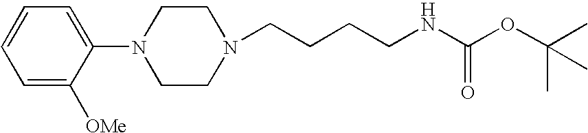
C(CCCNC(OC(C)(C)C)=O)N1CCN(C2=CC=CC=C2[OMe])CC1
